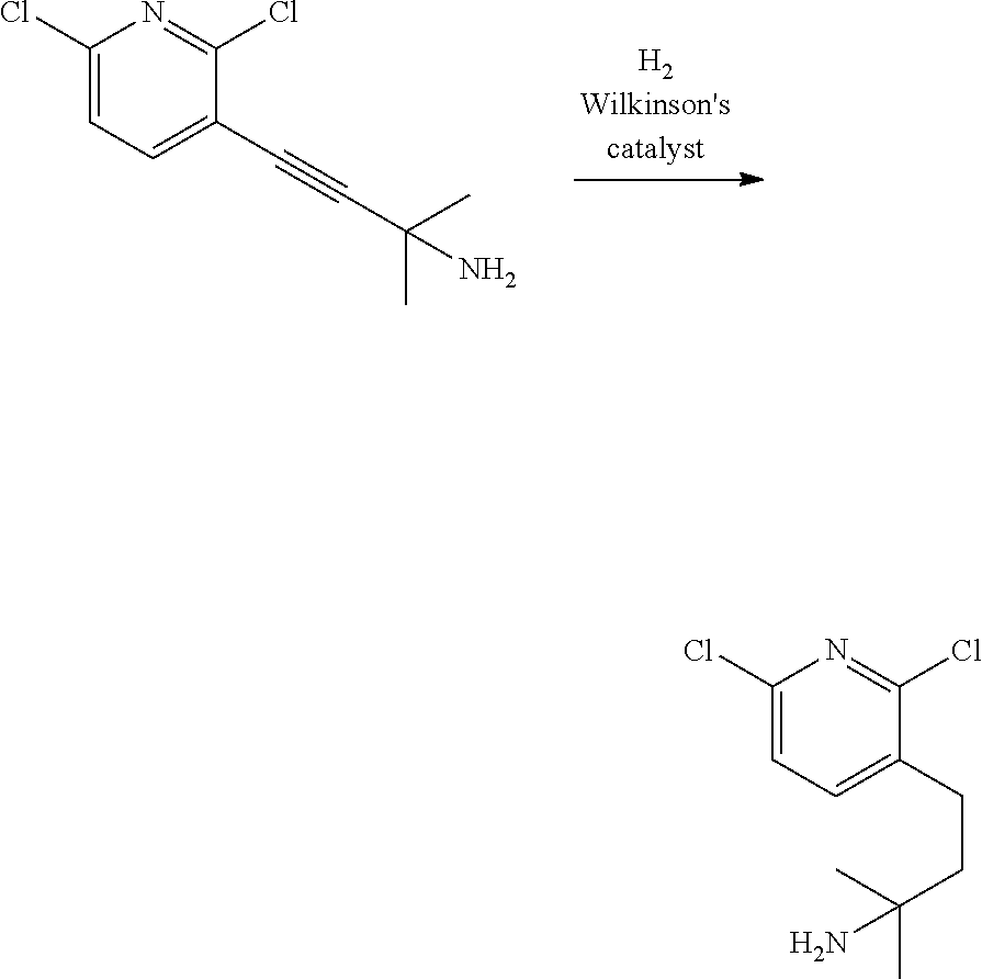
C1(Cl)=CC=C(C#CC(C)(C)N)C(Cl)=N1.C1(Cl)=CC=C(CCC(C)(C)N)C(Cl)=N1
